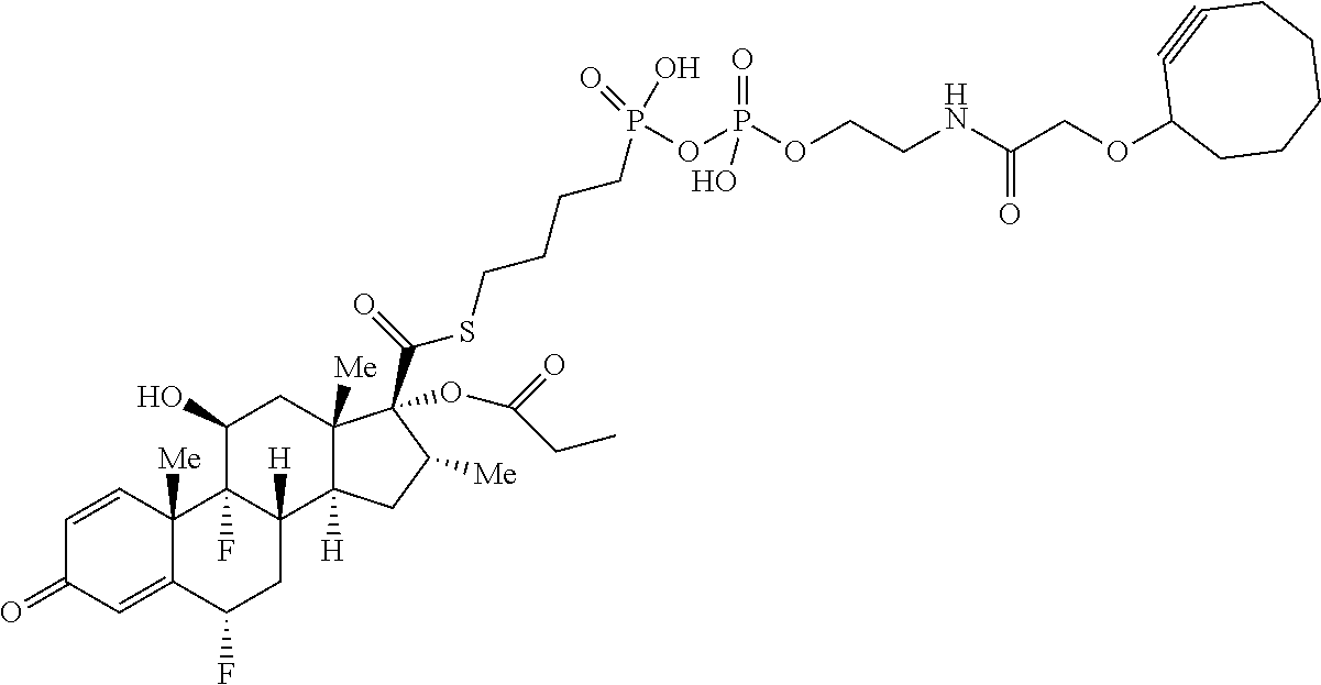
C1=CC2([Me])C(=CC1=O)C(F)CC1([H])C2(F)C(O)CC2([Me])C1([H])CC([Me])C2(OC(=O)CC)C(=O)SCCCCP(=O)(OP(OCCNC(COC1CCCCCC#C1)=O)(=O)O)O
